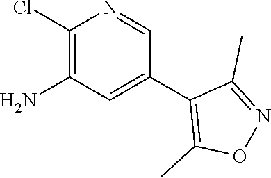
C1(Cl)=C(N)C=C(C2=C(C)ON=C2C)C=N1
